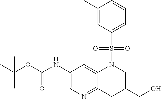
CC(OC(NC1=CN=C2C(=C1)N(S(=O)(=O)C1=CC=CC(C)=C1)CC(CO)C2)=O)(C)C
